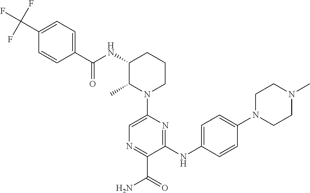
C1(C(NC2C(C)N(C3=CN=C(C(=O)N)C(NC4=CC=C(N5CCN(C)CC5)C=C4)=N3)CCC2)=O)=CC=C(C(F)(F)F)C=C1
